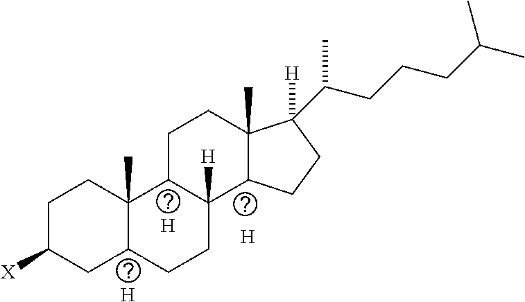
C1C([X])CC2C(C)(C1)C1C([H])(CC2)C2C(C)(CC1)C(C(CCCC(C)C)C)([H])CC2.[H].[H].[H]
